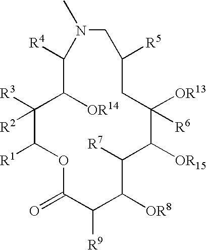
C1([R4])C([OR14])C([R3])([R2])C([R1])OC(=O)C([R9])C([OR8])C([R7])C([OR15])C([OR13])([R6])CC([R5])CN1C
